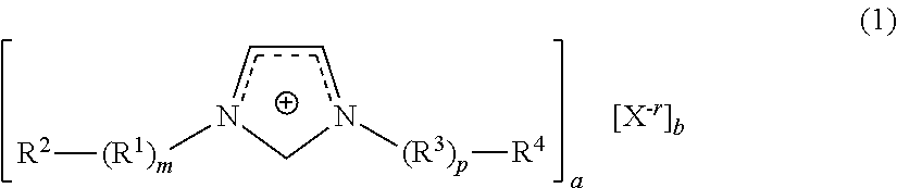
c1cn([(R1)m][R2])Cn1[(R3)p][R4]
